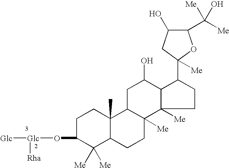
C1C(O[Glc]([Glc])[Rha])C([Me])([Me])C2C(C)(C1)C1C([Me])(CC2)C2([Me])C(C(O)C1)C(C1([Me])OC(C([Me])([Me])O)C(O)C1)CC2
